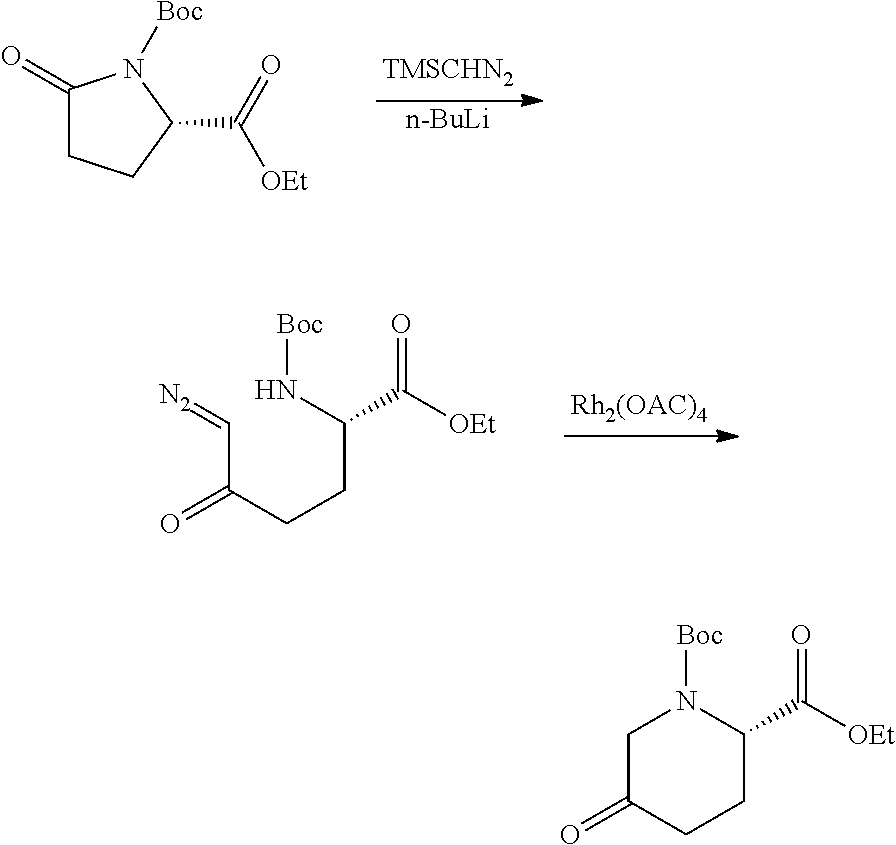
[n-BuLi].C1(=O)CCC(C(=O)[OEt])N1[Boc].C(C(CCC(N[Boc])C([OEt])=O)=O)=[N2].C1C(=O)CCC(C([OEt])=O)N1[Boc]
